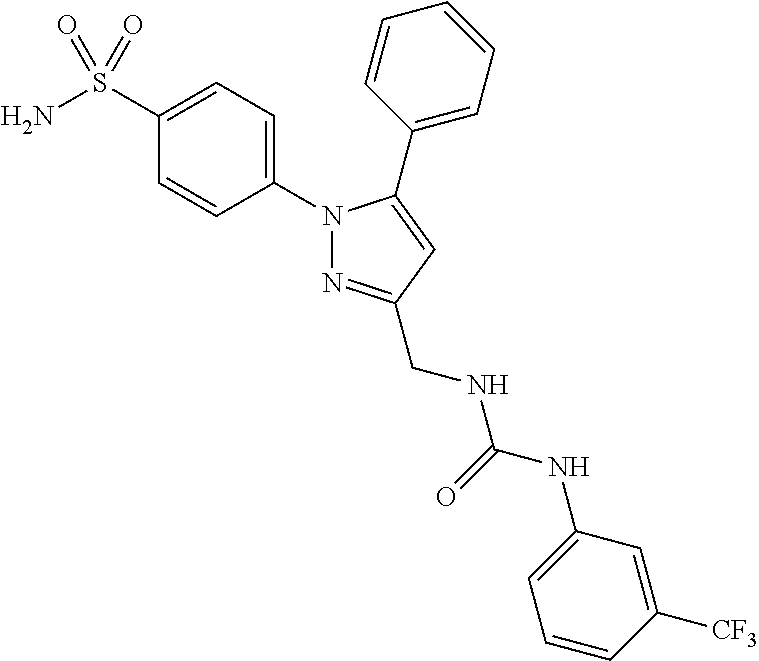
N1(C2=CC=C(S(N)(=O)=O)C=C2)N=C(CNC(NC2=CC=CC([CF3])=C2)=O)C=C1C1=CC=CC=C1
